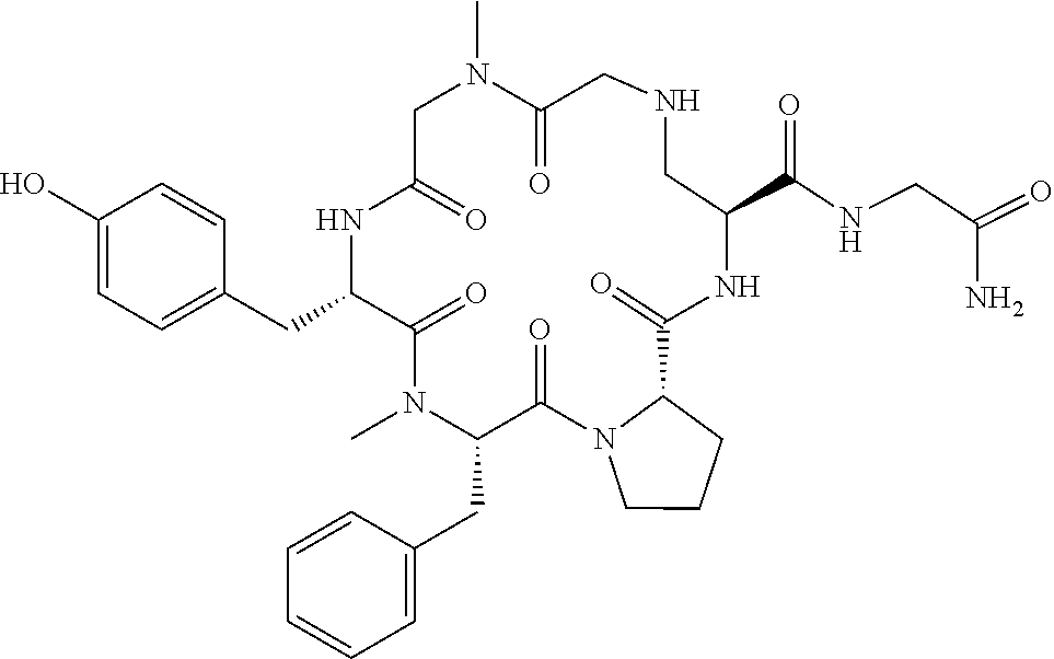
C(C(N)=O)NC(C1CNCC(=O)N(C)CC(=O)NC(CC2=CC=C(O)C=C2)C(=O)N(C)C(CC2=CC=CC=C2)C(=O)N2C(C(=O)N1)CCC2)=O
